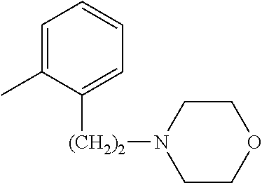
C1=C(C)C([(CH2)2]N2CCOCC2)=CC=C1
